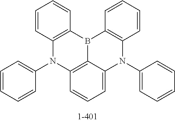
C1=CC2=C(C=C1)B1C3=C(C=CC=C3)N(C3=CC=CC=C3)C3=CC=CC(=C13)N2C1=CC=CC=C1
